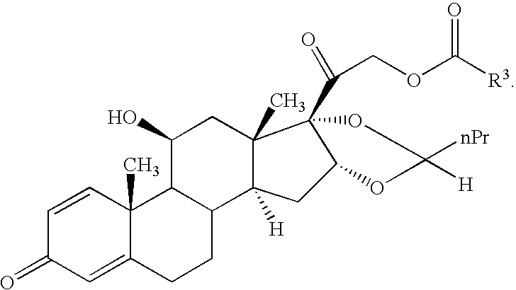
C1=CC2(C)C(=CC1=O)CCC1C2C(O)CC2(C)C1([H])CC1C2(C(COC([R3])=O)=O)OC([nPr])([H])O1
